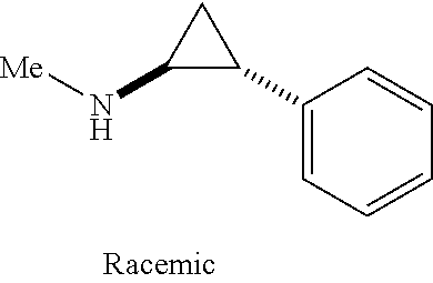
[Me]NC1C(C2=CC=CC=C2)C1
